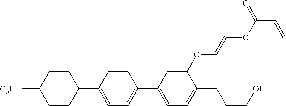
C1CC([C5H11])CCC1C1=CC=C(C2=CC=C(CCCO)C(OC=COC(=O)C=C)=C2)C=C1
